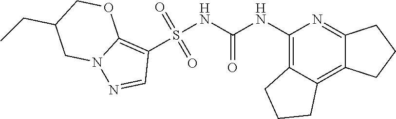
S(NC(NC1=C2C(=C3C(=N1)CCC3)CCC2)=O)(C1=C2N(N=C1)CC(CC)CO2)(=O)=O
